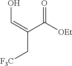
OC=C(C(=O)[OEt])C[F3C]
